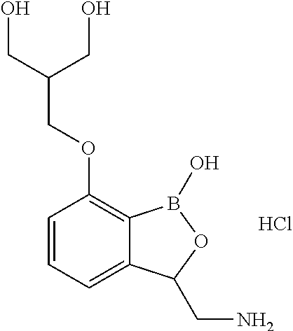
C1=CC=C2C(=C1OCC(CO)CO)B(O)OC2CN.Cl
